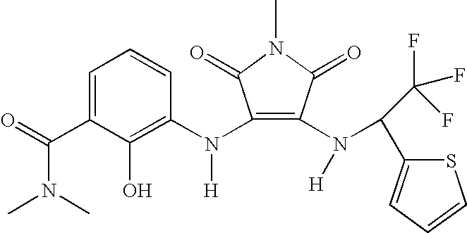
C1=C(C(=O)N(C)C)C(O)=C(N(C2=C(N(C(C3=CC=CS3)C(F)(F)F)[H])C(=O)N(C)C2=O)[H])C=C1
